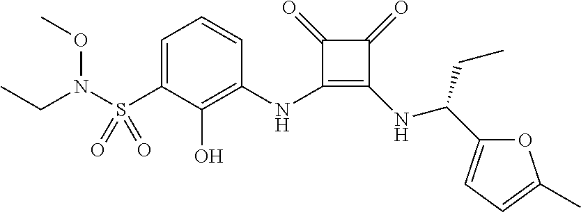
C1=C(S(N(OC)CC)(=O)=O)C(O)=C(NC2=C(NC(C3=CC=C(C)O3)CC)C(=O)C2=O)C=C1
